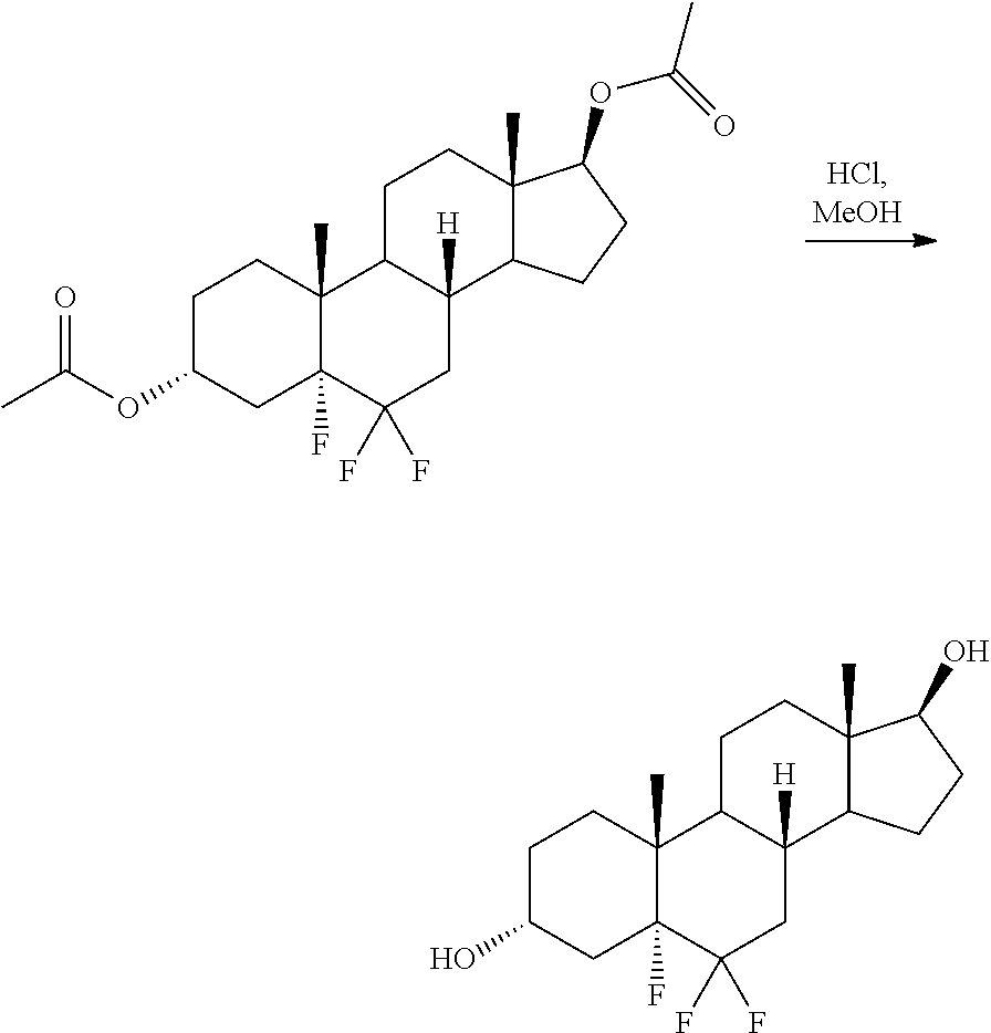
C1C(OC(C)=O)CC2(F)C(C)(C1)C1C([H])(CC2(F)F)C2C(C)(CC1)C(OC(=O)C)CC2.C1C(O)CC2(F)C(C)(C1)C1C([H])(CC2(F)F)C2C(C)(CC1)C(O)CC2
